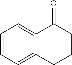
C12=CC=CC=C1C(=O)CCC2
